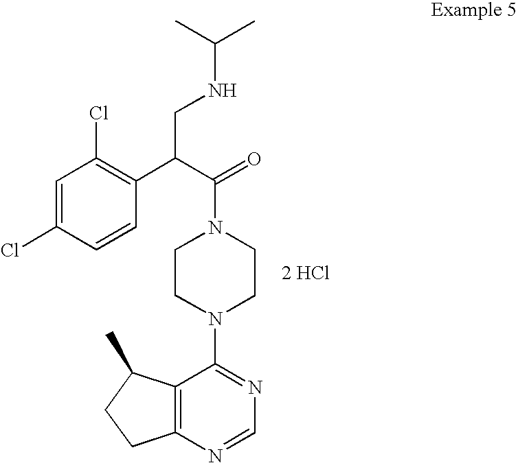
C12=C(N=CN=C1N1CCN(C(=O)C(C3=C(Cl)C=C(Cl)C=C3)CNC(C)C)CC1)CCC2C.[2 HCl]
